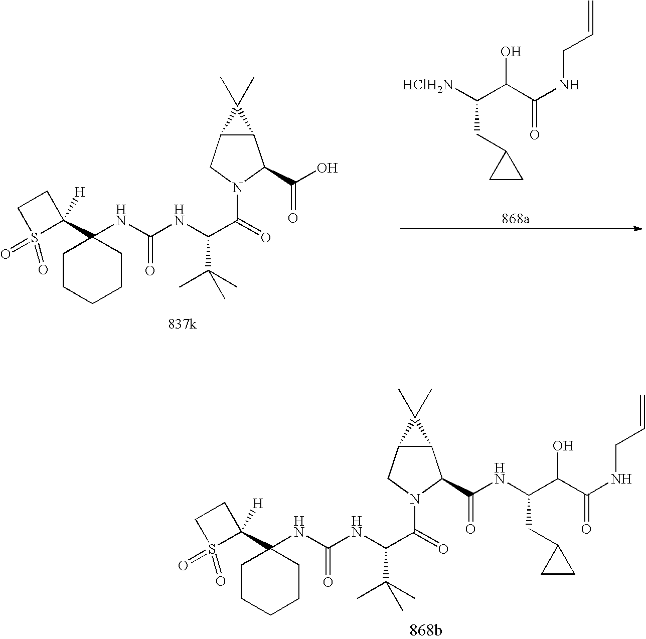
C1CCCCC1(C1([H])CCS1(=O)=O)NC(NC(C(=O)N1CC2C(C1C(NC(C(C(NCC=C)=O)O)CC1CC1)=O)C2(C)C)C(C)(C)C)=O.C1CCCCC1(C1([H])CCS1(=O)=O)NC(NC(C(=O)N1CC2C(C1C(O)=O)C2(C)C)C(C)(C)C)=O.[HClH2N]C(C(C(NCC=C)=O)O)CC1CC1
